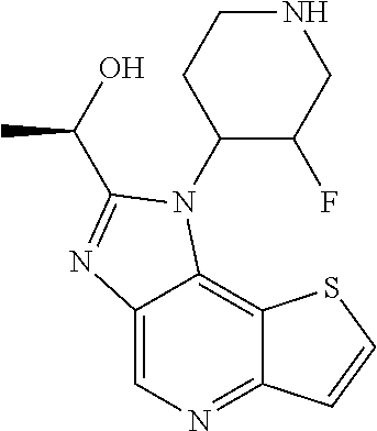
C12=CN=C3C(=C1N(C1CCNCC1F)C(C(O)C)=N2)SC=C3
